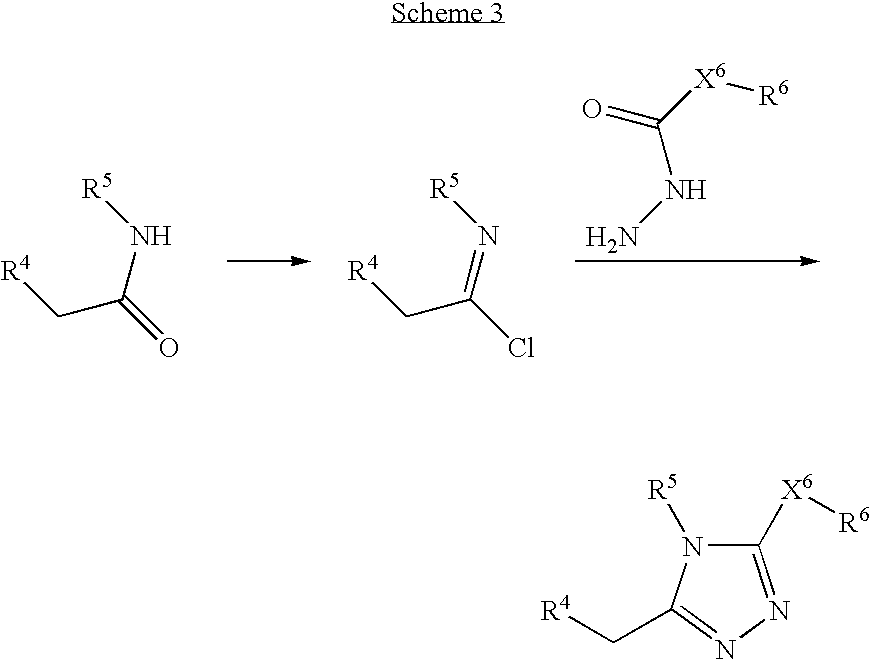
[X6](C(NN)=O)[R6].[R4]CC(=O)N[R5].[R4]CC(Cl)=N[R5].C1([X6][R6])=NN=C(C[R4])N1[R5]
